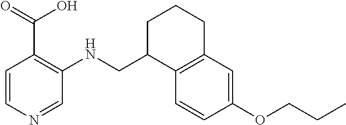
C1=CC(OCCC)=CC2=C1C(CNC1=C(C(O)=O)C=CN=C1)CCC2
